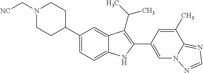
C1(C2CCN(C[NC])CC2)=CC=C2C(=C1)C(C(C)C)=C(C1=CN3C(=NC=N3)C(C)=C1)N2
